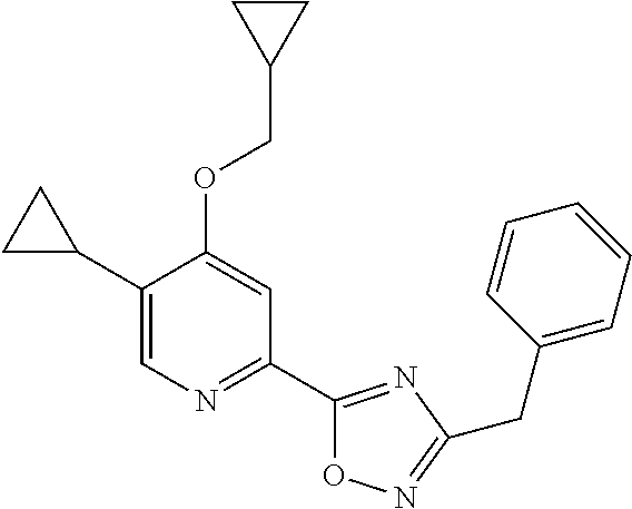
C1(C2CC2)=CN=C(C2=NC(CC3=CC=CC=C3)=NO2)C=C1OCC1CC1
